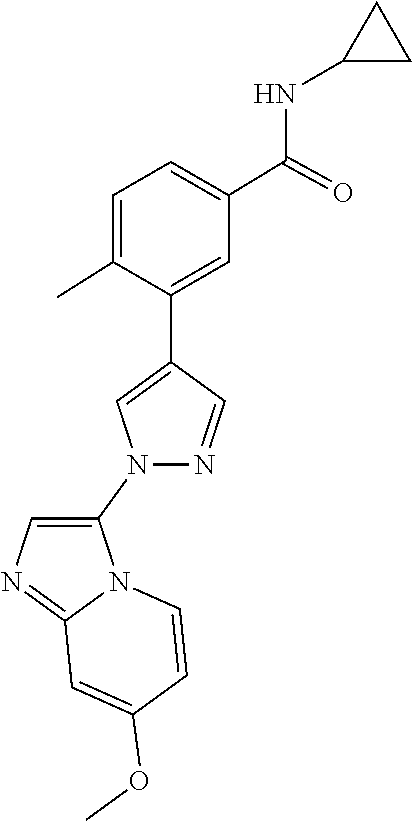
N1=CC(C2=CC(C(NC3CC3)=O)=CC=C2C)=CN1C1=CN=C2N1C=CC(OC)=C2
